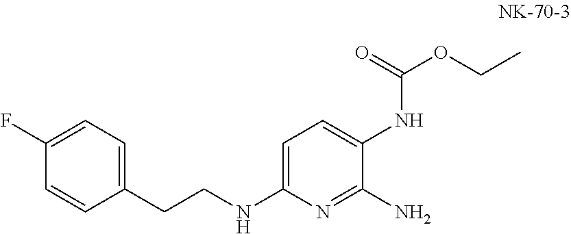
C(C1=CC=C(F)C=C1)CNC1=CC=C(NC(=O)OCC)C(N)=N1
